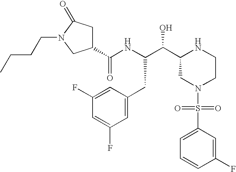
C1(C(NC(C(C2CN(S(=O)(=O)C3=CC=CC(F)=C3)CCN2)O)CC2=CC(F)=CC(F)=C2)=O)CC(=O)N(CCCC)C1
